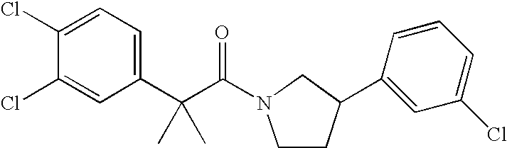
C1(Cl)=CC=C(C(C(=O)N2CCC(C3=CC(Cl)=CC=C3)C2)(C)C)C=C1Cl
